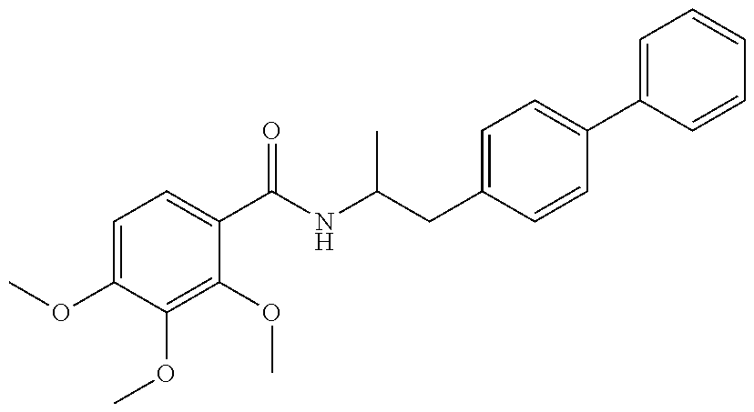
C1=C(OC)C(OC)=C(OC)C(C(=O)NC(C)CC2=CC=C(C3=CC=CC=C3)C=C2)=C1
